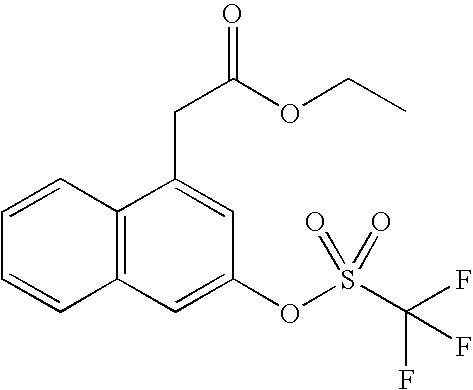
C1=CC2=C(C=C1)C=C(OS(C(F)(F)F)(=O)=O)C=C2CC(OCC)=O
